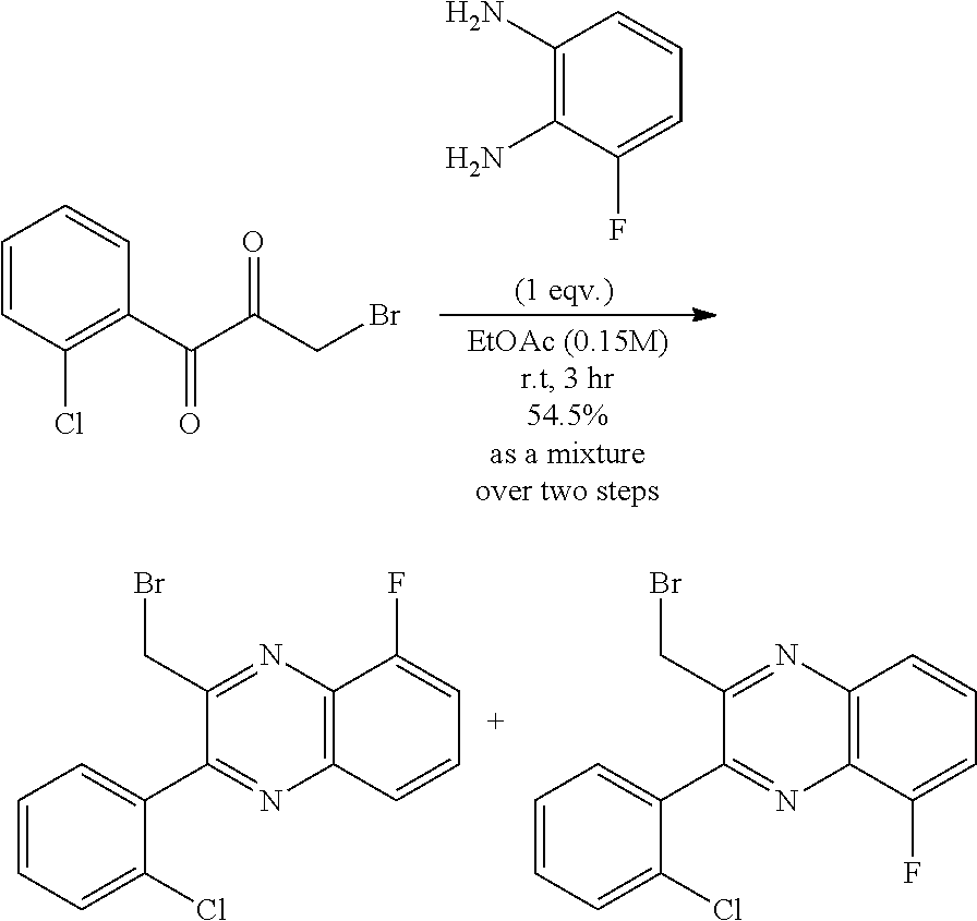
N1=C(CBr)C(C2=CC=CC=C2Cl)=NC2=C1C(F)=CC=C2.N1=C(CBr)C(C2=CC=CC=C2Cl)=NC2=C1C=CC=C2F.C1(N)=C(N)C(F)=CC=C1.C1=CC(Cl)=C(C(C(CBr)=O)=O)C=C1
